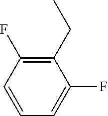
C1(CC)=C(F)C=CC=C1F
